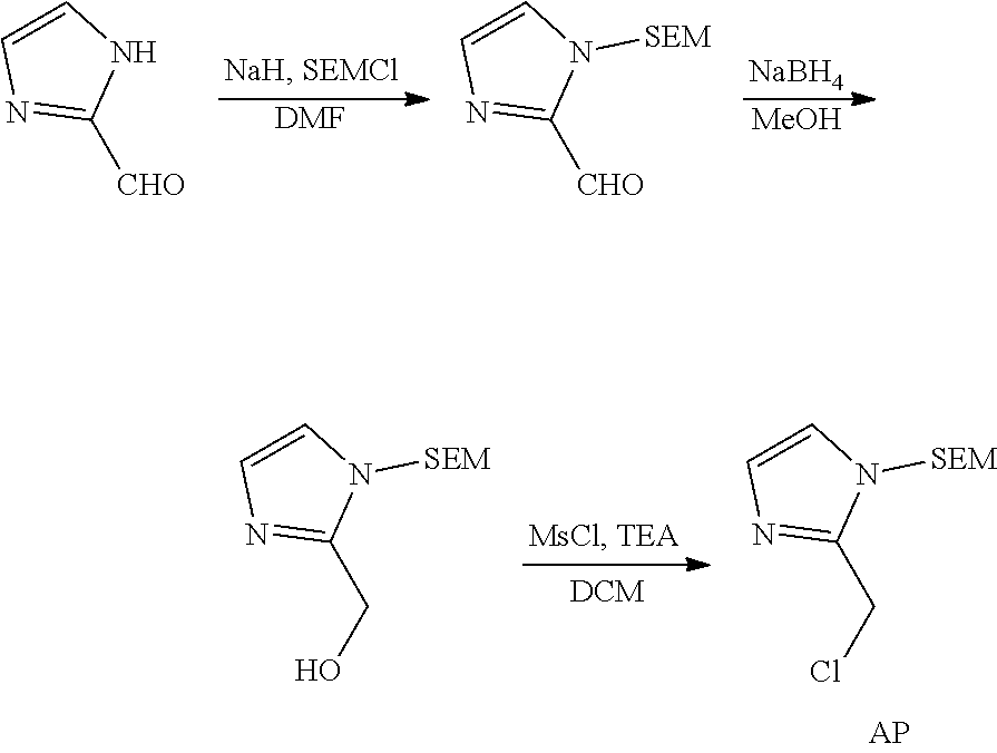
[DMF].[MeOH].[NaBH4].C1=CN=C([CHO])N1.C1=CN=C([CHO])N1[SEM].C1=CN=C(CCl)N1[SEM].C1=CN=C(CO)N1[SEM]
